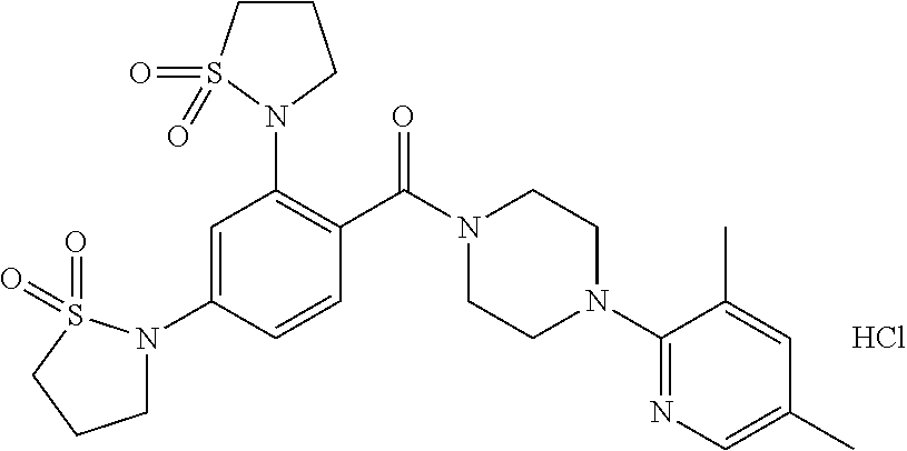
C1(N2CCN(C(C3=C(N4CCCS4(=O)=O)C=C(N4CCCS4(=O)=O)C=C3)=O)CC2)=NC=C(C)C=C1C.Cl
